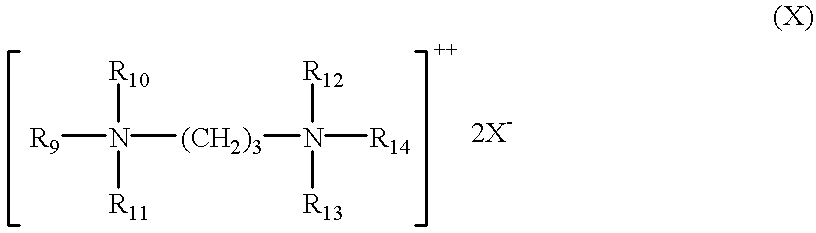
N([(CH2)3]N([R14])([R12])[R13])([R9])([R10])[R11]
